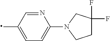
C1=C(C)C=NC(N2CCC(F)(F)C2)=C1
